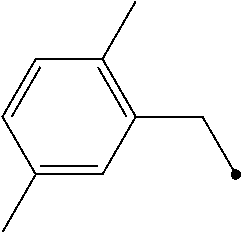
C1(C)=CC(CC)=C(C)C=C1
